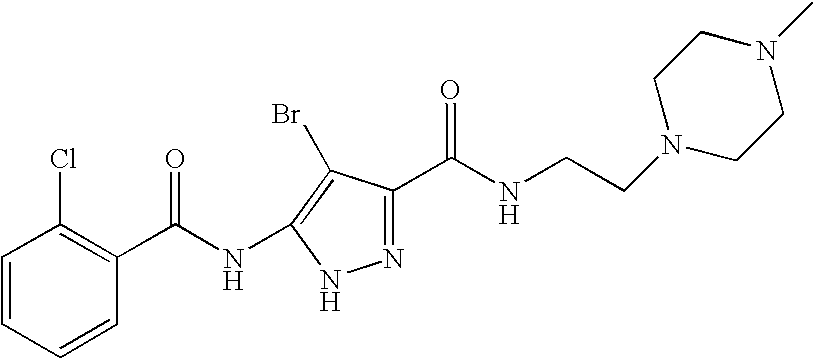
C1=CC=CC(C(=O)NC2=C(Br)C(C(NCCN3CCN(C)CC3)=O)=NN2)=C1Cl
